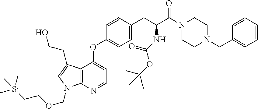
C12=C(N=CC=C1OC1=CC=C(CC(C(N3CCN(CC4=CC=CC=C4)CC3)=O)NC(OC(C)(C)C)=O)C=C1)N(COCC[Si](C)(C)C)C=C2CCO
